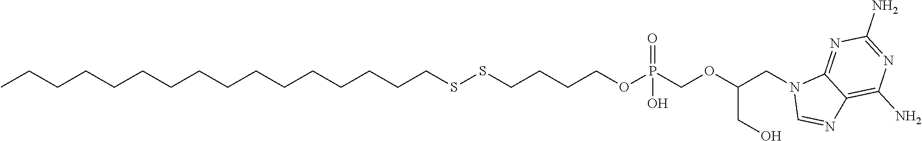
C(CCCCCCCCCCCCCSSCCCCOP(COC(CN1C=NC2=C(N)N=C(N)N=C12)CO)(=O)O)CC
